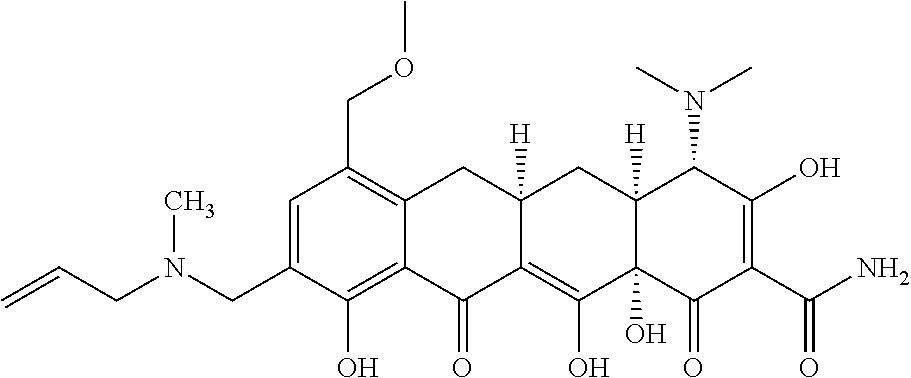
C1=C(CN(CC=C)C)C(O)=C2C(=C1COC)CC1([H])C(=C(O)C3(O)C([H])(C1)C(N(C)C)C(O)=C(C(N)=O)C3=O)C2=O
